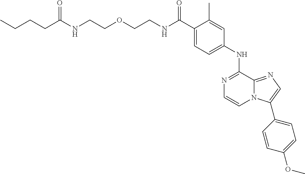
C(C1=CC=C(NC2=NC=CN3C2=NC=C3C2=CC=C(OC)C=C2)C=C1C)(=O)NCCOCCNC(CCCC)=O
